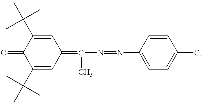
C1(C(C)(C)C)=CC(=C(N=NC2=CC=C(Cl)C=C2)C)C=C(C(C)(C)C)C1=O
